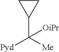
C1(C([Me])([Pyd])[OiPr])CC1
